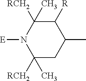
C1C([RCH2])(C)N([E])C([RCH2])(C)C([R])C1C
